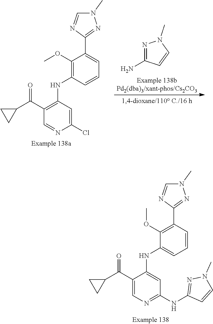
C1(OC)=C(NC2=C(C(C3CC3)=O)C=NC(Cl)=C2)C=CC=C1C1=NN(C)C=N1.N1=C(N)C=CN1C.C1(OC)=C(C2=NN(C)C=N2)C=CC=C1NC1=CC(NC2=NN(C)C=C2)=NC=C1C(C1CC1)=O
